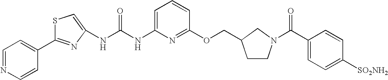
C1=NC=CC(C2=NC(NC(NC3=CC=CC(OCC4CCN(C(C5=CC=C([SO2NH2])C=C5)=O)C4)=N3)=O)=CS2)=C1
